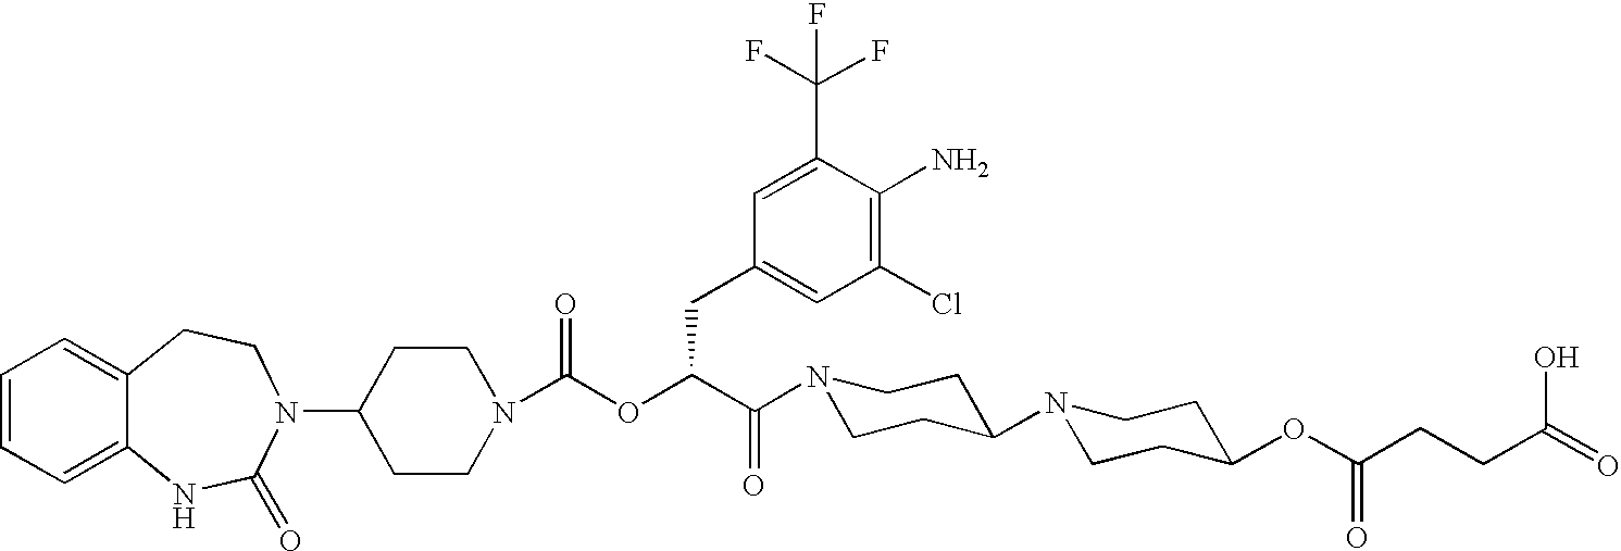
C1(N2C(=O)NC3=CC=CC=C3CC2)CCN(C(OC(C(=O)N2CCC(N3CCC(OC(CCC(=O)O)=O)CC3)CC2)CC2=CC(Cl)=C(N)C(C(F)(F)F)=C2)=O)CC1
